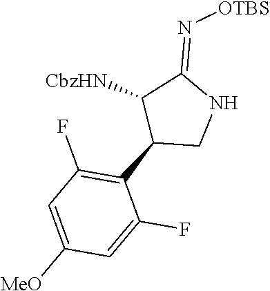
C1(C2CNC(=N[OTBS])C2[CbzHN])=C(F)C=C([MeO])C=C1F
